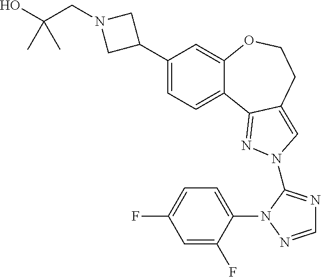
C1(C2CN(CC(O)(C)C)C2)=CC=C2C(=C1)OCCC1=CN(C3=NC=NN3C3=CC=C(F)C=C3F)N=C21
